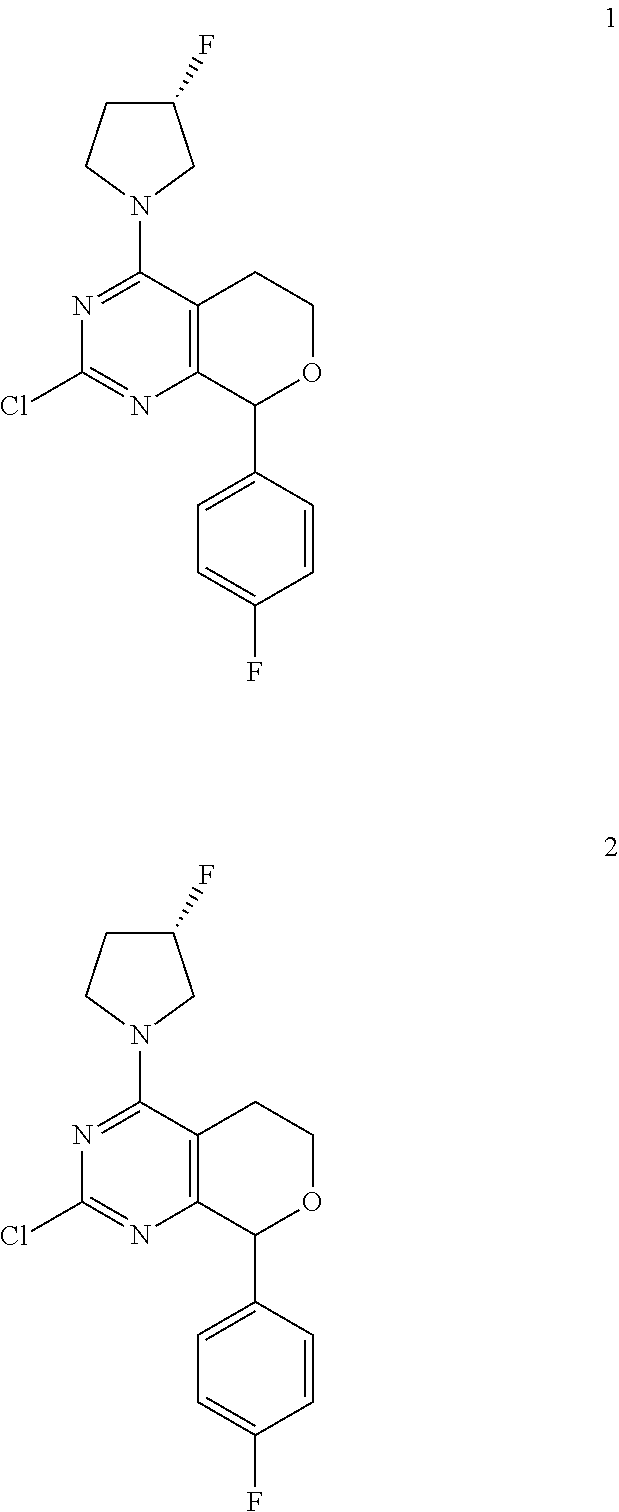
C1=C(C2OCCC3=C2N=C(Cl)N=C3N2CC(F)CC2)C=CC(F)=C1.C1=C(C2OCCC3=C2N=C(Cl)N=C3N2CC(F)CC2)C=CC(F)=C1
